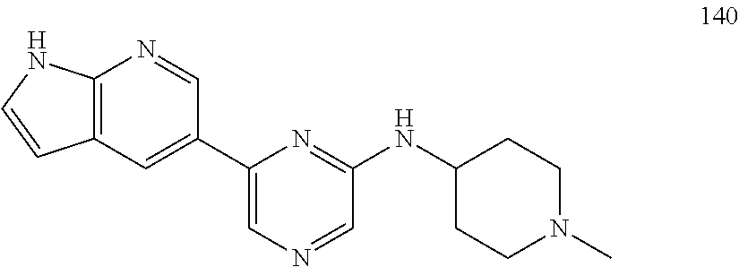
C12=C(C=C(C3=CN=CC(NC4CCN(C)CC4)=N3)C=N1)C=CN2
